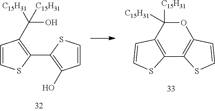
C12=C(C([C15H31])([C15H31])OC3=C1SC=C3)C=CS2.C1(C2=C(O)C=CS2)=C(C(O)([C15H31])[C15H31])C=CS1
